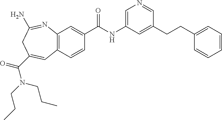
C1=C(NC(C2=CC3=C(C=C2)C=C(C(N(CCC)CCC)=O)CC(N)=N3)=O)C=C(CCC2=CC=CC=C2)C=N1
